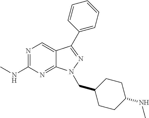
N1=C(NC)N=C2C(=C1)C(C1=CC=CC=C1)=NN2CC1CCC(NC)CC1
